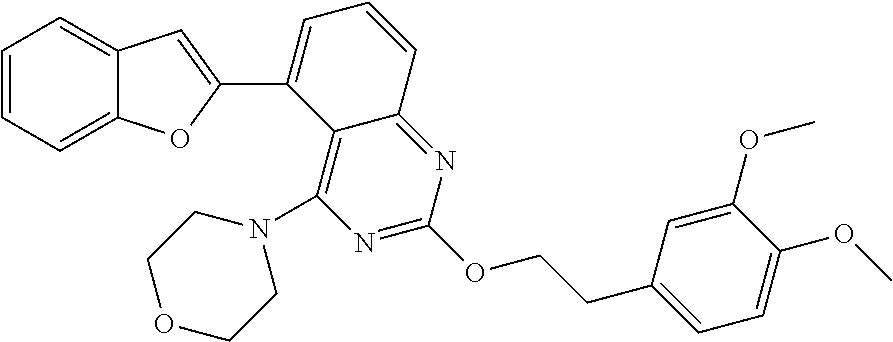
C12=C(N3CCOCC3)N=C(OCCC3=CC=C(OC)C(OC)=C3)N=C1C=CC=C2C1=CC2=CC=CC=C2O1
